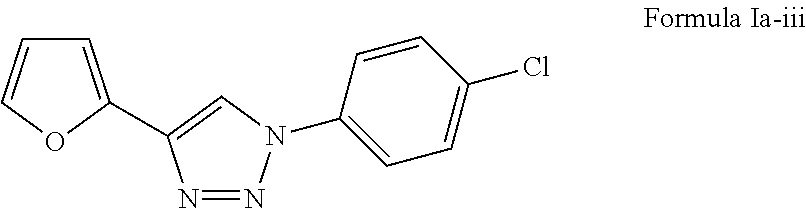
N1=NN(C2=CC=C(Cl)C=C2)C=C1C1=CC=CO1
